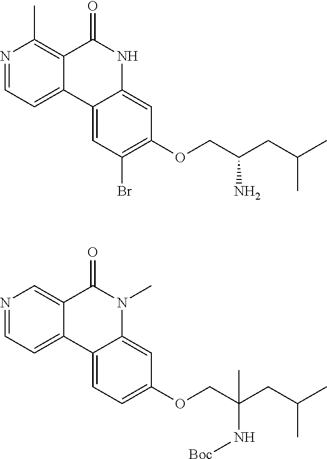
N1=CC=C2C(=C1C)C(=O)NC1=CC(OCC(CC(C)C)N)=C(Br)C=C21.N1=CC=C2C(=C1)C(=O)N(C)C1=CC(OCC(CC(C)C)(N[Boc])C)=CC=C21
